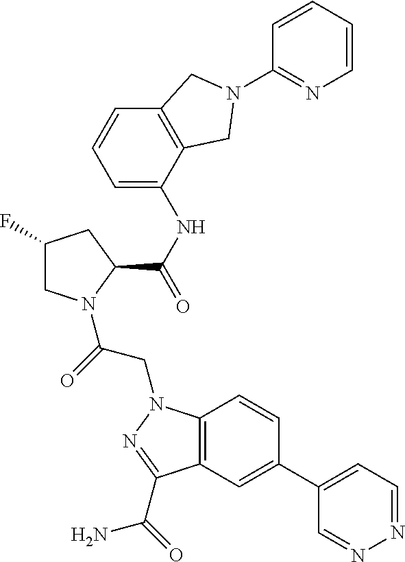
C1(F)CN(C(=O)CN2C3=C(C=C(C4=CC=NN=C4)C=C3)C(C(N)=O)=N2)C(C(NC2=CC=CC3=C2CN(C2=NC=CC=C2)C3)=O)C1
